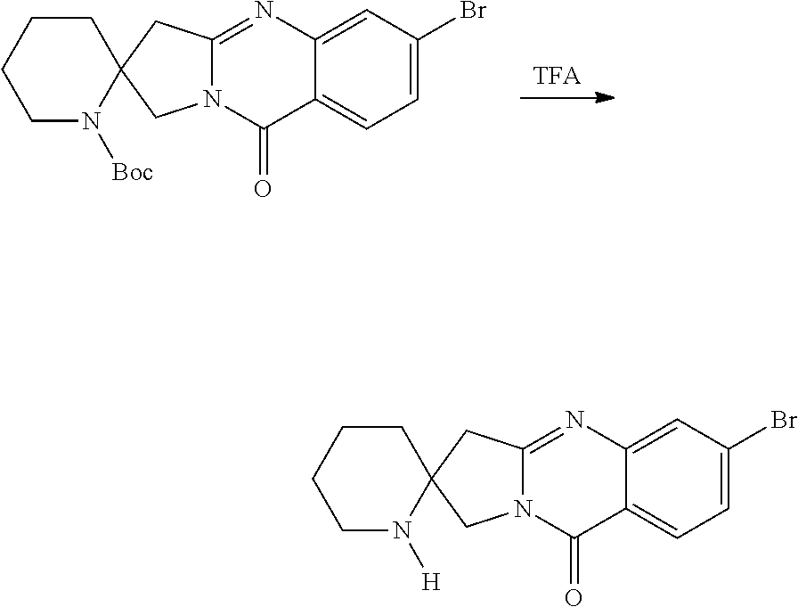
[TFA].C12=CC=C(Br)C=C1N=C1N(C2=O)CC2(C1)CCCCN2[Boc].C12=CC=C(Br)C=C1N=C1N(C2=O)CC2(C1)CCCCN2[H]
